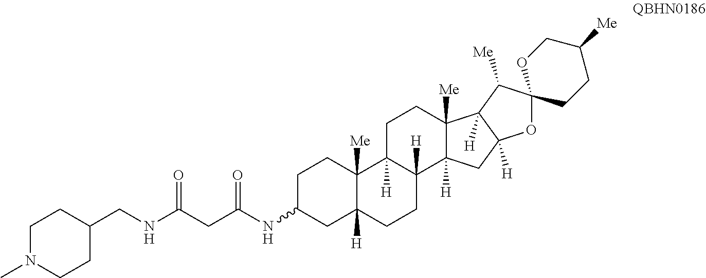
C1C(NC(CC(NCC2CCN(C)CC2)=O)=O)CC2([H])C([Me])(C1)C1([H])C([H])(CC2)C2([H])C([Me])(CC1)C1([H])C([H])(C2)OC2(C1[Me])CCC([Me])CO2
